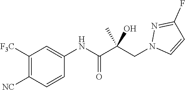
C1=CC([NC])=C([F3C])C=C1NC(C(CN1C=CC(F)=N1)(C)O)=O
